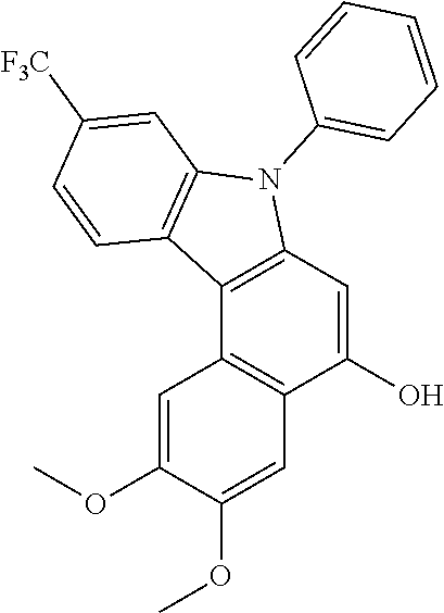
C12=C(C=C(O)C3=C1C=C(OC)C(OC)=C3)N(C1=CC=CC=C1)C1=C2C=CC([F3C])=C1
